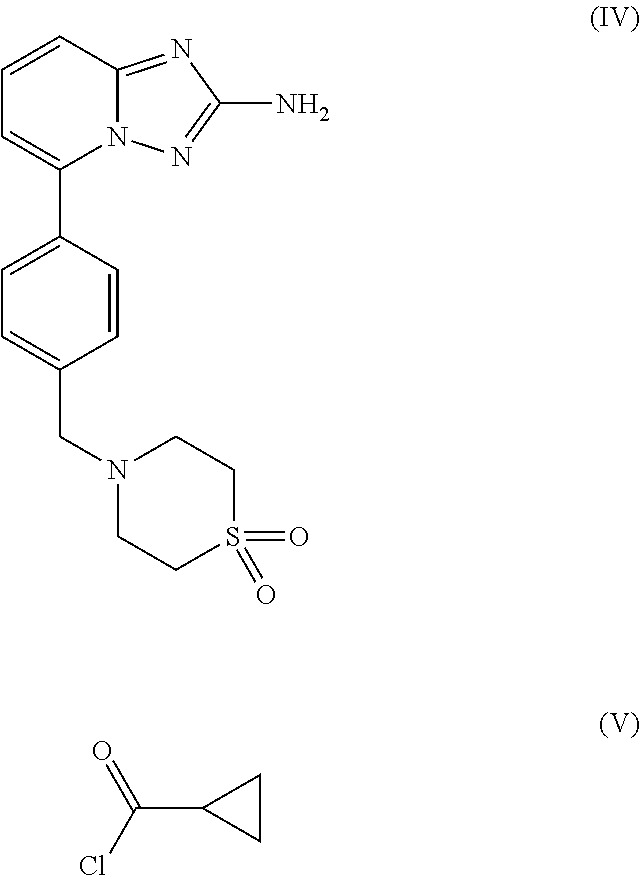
C1=CC2=NC(N)=NN2C(C2=CC=C(CN3CCS(=O)(=O)CC3)C=C2)=C1.C1CC1C(Cl)=O
